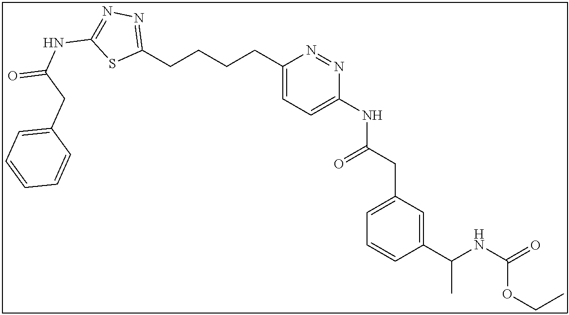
C1(CCCCC2=NN=C(NC(CC3=CC=CC=C3)=O)S2)=CC=C(NC(CC2=CC=CC(C(NC(=O)OCC)C)=C2)=O)N=N1
